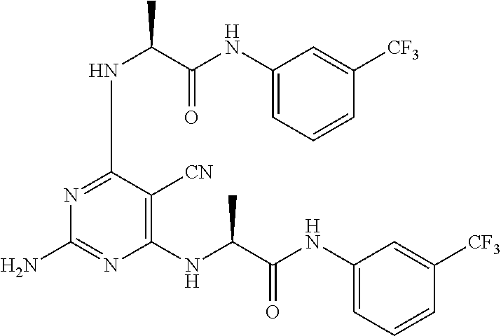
N1=C(NC(C(NC2=CC=CC([CF3])=C2)=O)C)C([CN])=C(NC(C(NC2=CC=CC([CF3])=C2)=O)C)N=C1N
